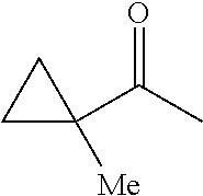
C1C(C(C)=O)([Me])C1
